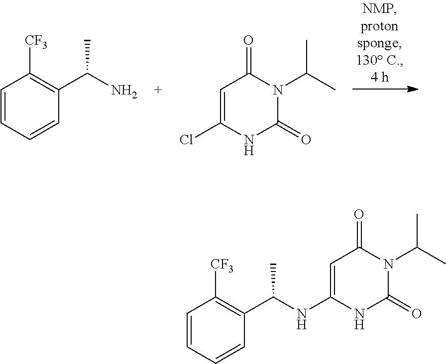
C1=CC=CC(C(N)C)=C1[CF3].C1=C(Cl)NC(=O)N(C(C)C)C1=O.C1=CC=CC(C(NC2=CC(=O)N(C(C)C)C(=O)N2)C)=C1[CF3]
